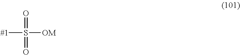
[#1]S(=O)(=O)[OM]
